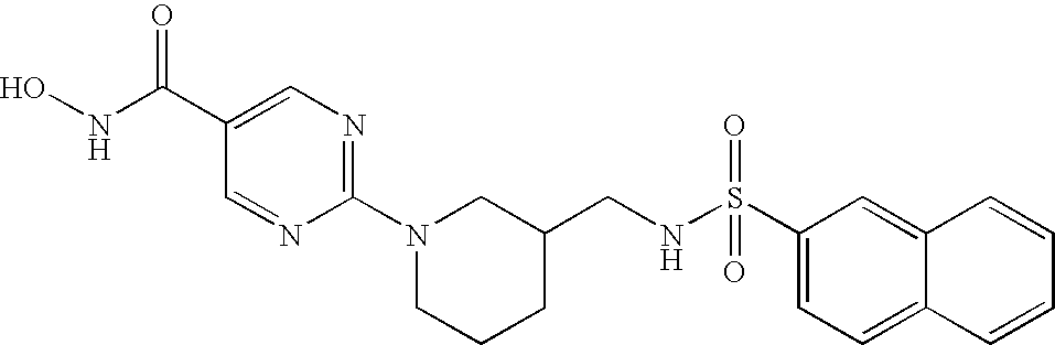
C1=NC(N2CCCC(CNS(C3=CC=C4C(=C3)C=CC=C4)(=O)=O)C2)=NC=C1C(NO)=O
